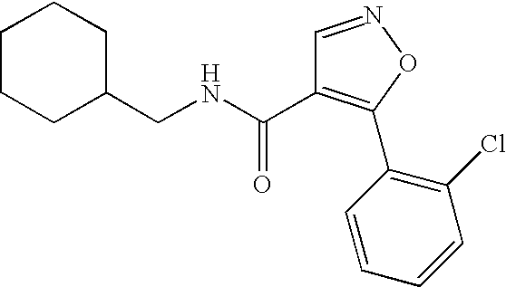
N(C(=O)C1=C(C2=C(Cl)C=CC=C2)ON=C1)CC1CCCCC1
